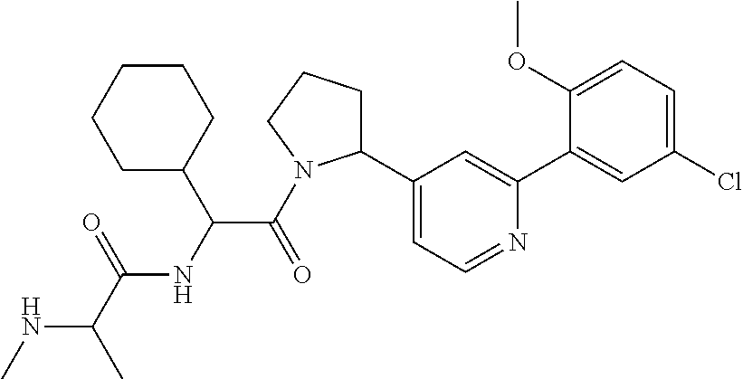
N(C(C)C(=O)NC(C(=O)N1C(C2=CC=NC(C3=CC(Cl)=CC=C3OC)=C2)CCC1)C1CCCCC1)C
